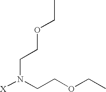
[X]N(CCOCC)CCOCC
